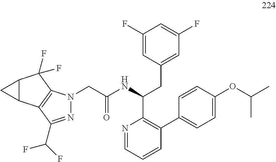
C1(F)=CC(CC(C2=C(C3=CC=C(OC(C)C)C=C3)C=CC=N2)NC(CN2C3=C(C4C(C3(F)F)C4)C(C(F)F)=N2)=O)=CC(F)=C1
